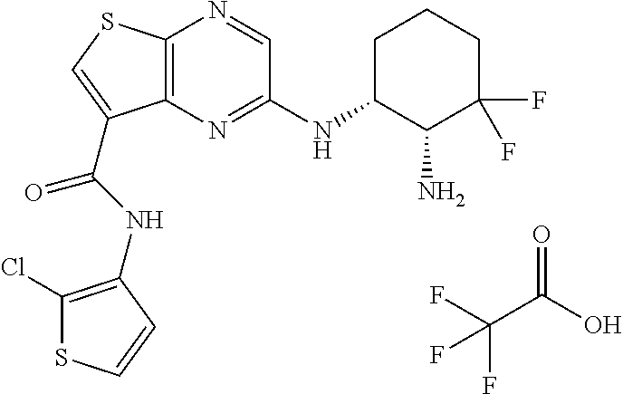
C12=C(N=C(NC3CCCC(F)(F)C3N)C=N1)C(C(=O)NC1=C(Cl)SC=C1)=CS2.C(C(O)=O)(F)(F)F
